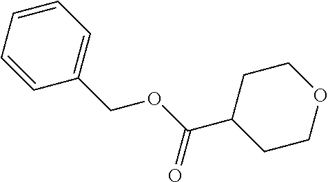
O1CCC(C(OCC2=CC=CC=C2)=O)CC1
